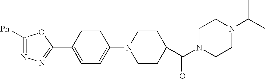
O=C(N1CCN(C(C)C)CC1)C1CCN(C2=CC=C(C3=NN=C([Ph])O3)C=C2)CC1
